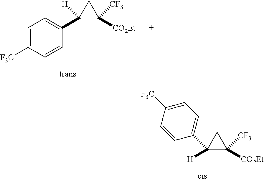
C1=C([F3C])C=CC(C2([H])C([CO2Et])([CF3])C2)=C1.[H]C1(C2=CC=C([F3C])C=C2)C([CO2Et])([CF3])C1
